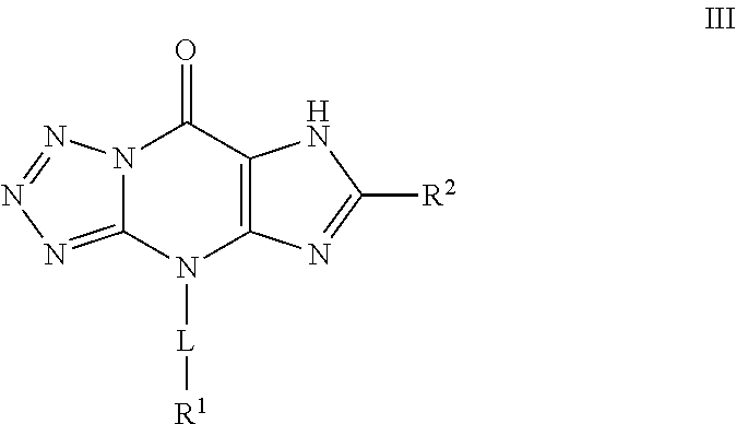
N12C(=NN=N1)N([L][R1])C1=C(C2=O)NC([R2])=N1
